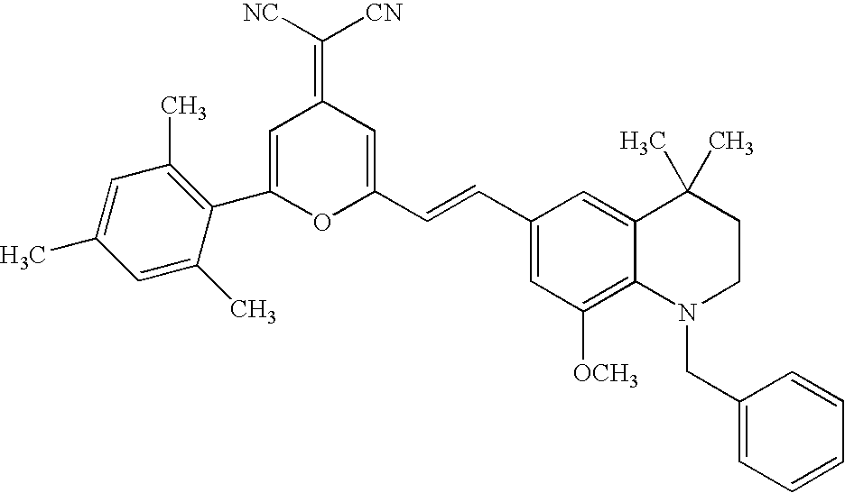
C1(C=CC2=CC(=C([NC])[CN])C=C(C3=C(C)C=C(C)C=C3C)O2)=CC([OCH3])=C2C(=C1)C(C)(C)CCN2CC1=CC=CC=C1
